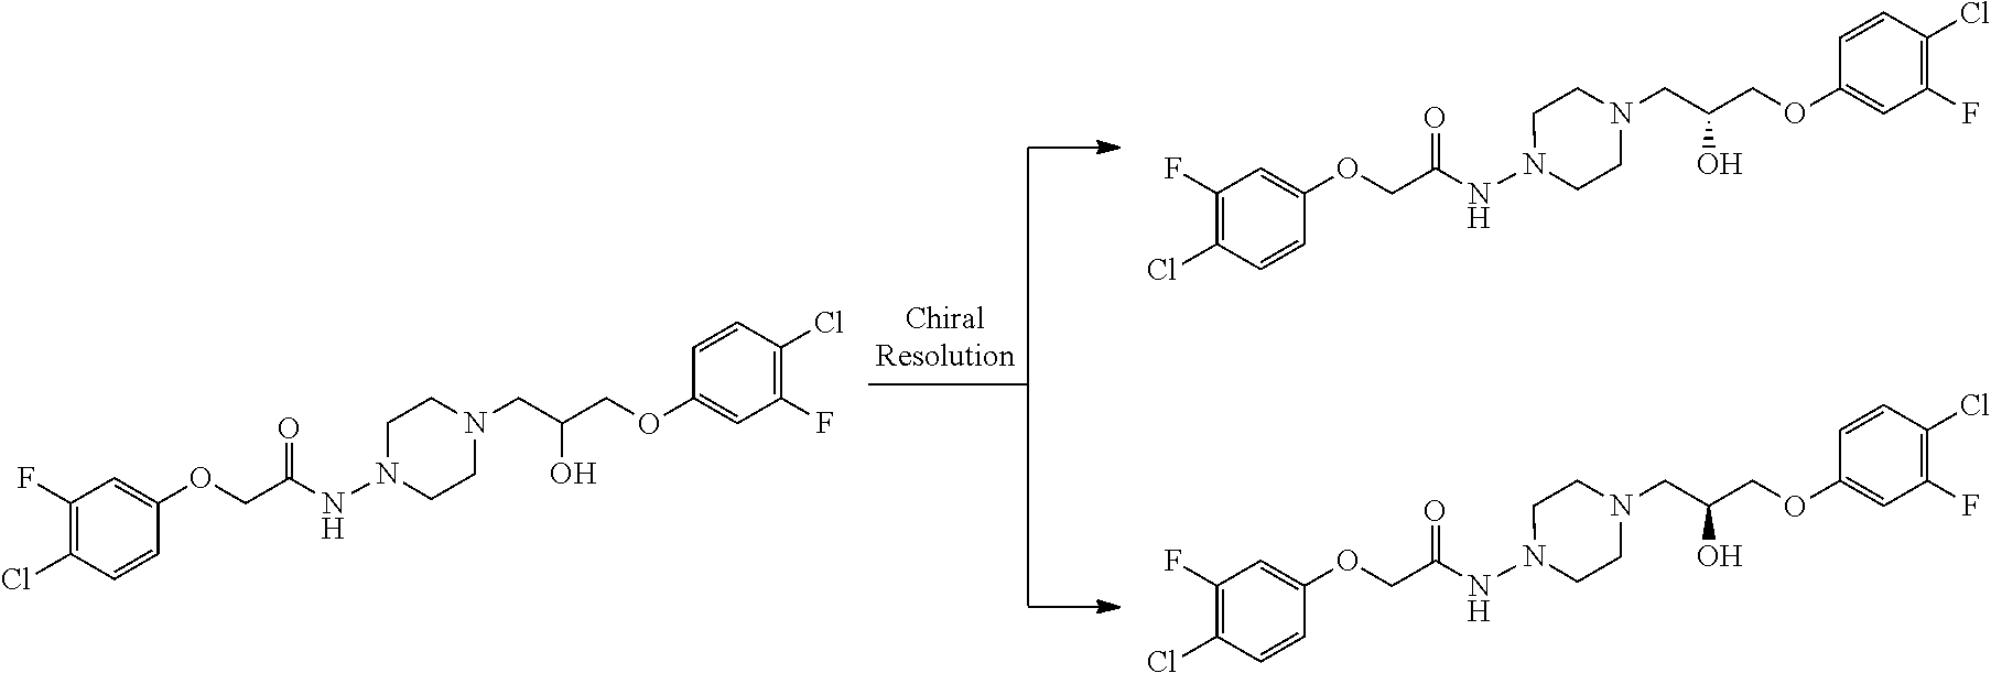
C1(Cl)=C(F)C=C(OCC(NN2CCN(CC(COC3=CC(F)=C(Cl)C=C3)O)CC2)=O)C=C1.C1(Cl)=C(F)C=C(OCC(NN2CCN(CC(COC3=CC(F)=C(Cl)C=C3)O)CC2)=O)C=C1.C1(Cl)=C(F)C=C(OCC(NN2CCN(CC(COC3=CC(F)=C(Cl)C=C3)O)CC2)=O)C=C1
